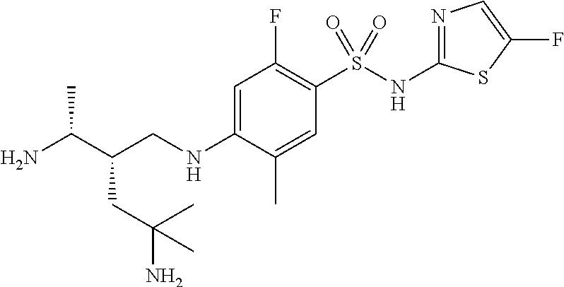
C(CNC1=CC(F)=C(S(NC2=NC=C(F)S2)(=O)=O)C=C1C)(C(N)C)CC(C)(N)C
